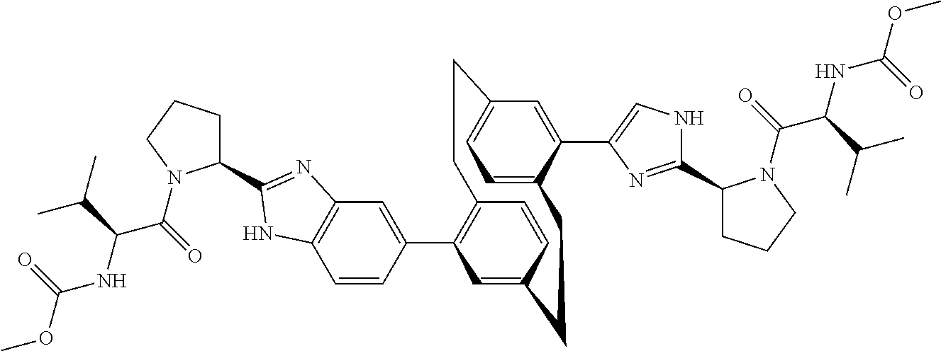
C1=CC(C2=C3C=CC(=C2)CCC2=CC=C(C=C2C2=CNC(C4CCCN4C(C(NC(OC)=O)C(C)C)=O)=N2)CC3)=CC2=C1NC(C1CCCN1C(C(NC(OC)=O)C(C)C)=O)=N2
